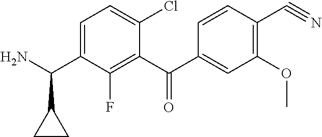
C1(C(C2=CC(OC)=C(C#N)C=C2)=O)=C(F)C(C(N)C2CC2)=CC=C1Cl
